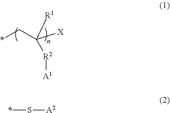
[A1][R2]C([R1])(C*)[X].*S[A2]
